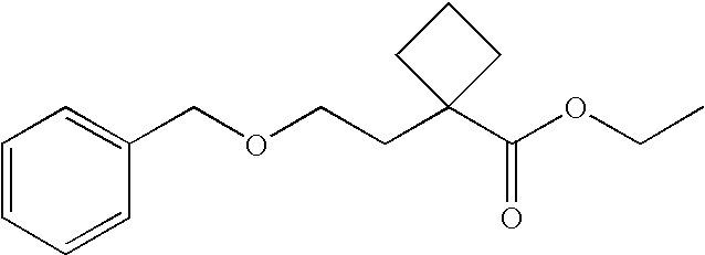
O(C(C1(CCOCC2=CC=CC=C2)CCC1)=O)CC
